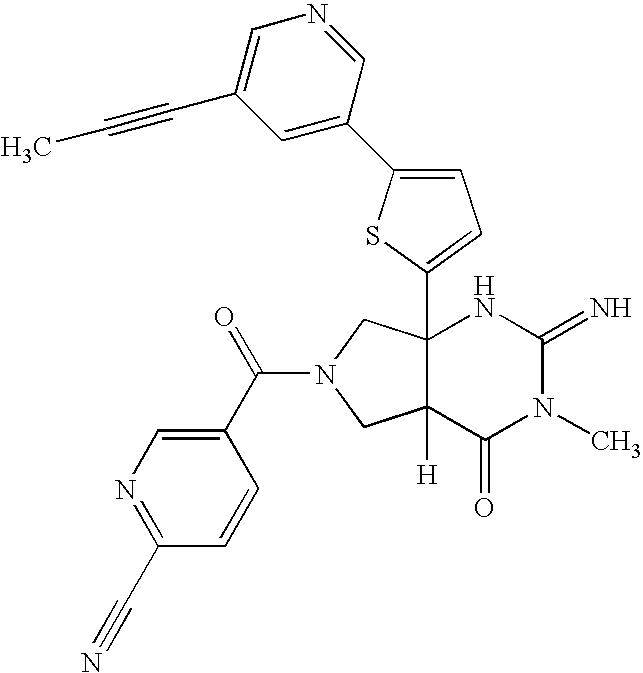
C12(C3=CC=C(C4=CC(C#CC)=CN=C4)S3)C([H])(C(=O)N(C)C(=N)N1)CN(C(=O)C1=CN=C(C#N)C=C1)C2
